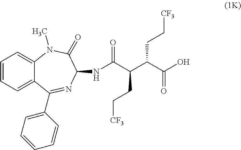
C1=CC=C2C(=C1)N(C)C(=O)C(NC(C(C(C(O)=O)CC[CF3])CC[CF3])=O)N=C2C1=CC=CC=C1
